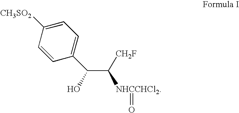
C(C(O)C1=CC=C([CH3SO2])C=C1)([CH2F])[NHCCHCl2]=O
